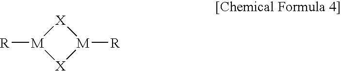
[M]1([R])[X][M]([R])[X]1
